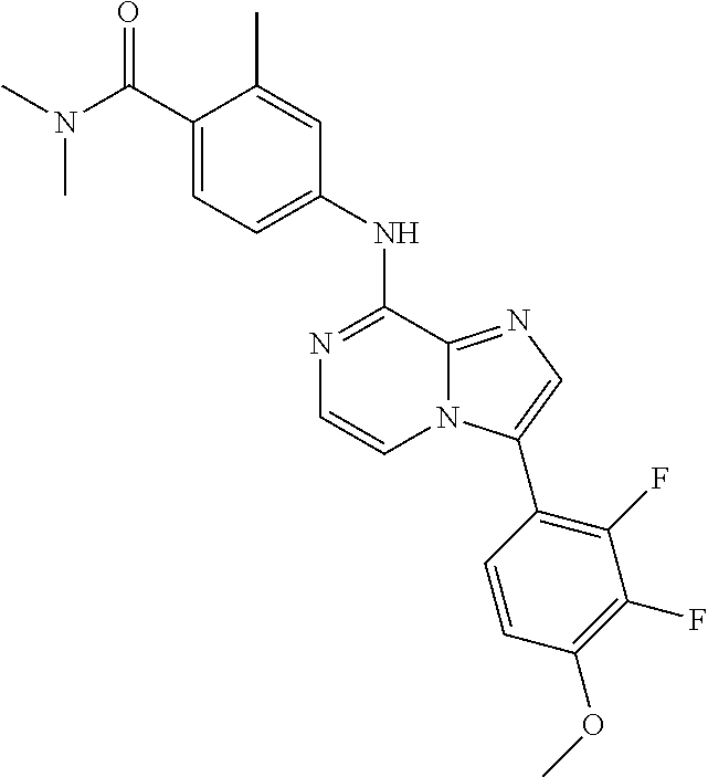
C1(C(N(C)C)=O)=CC=C(NC2=NC=CN3C2=NC=C3C2=C(F)C(F)=C(OC)C=C2)C=C1C
